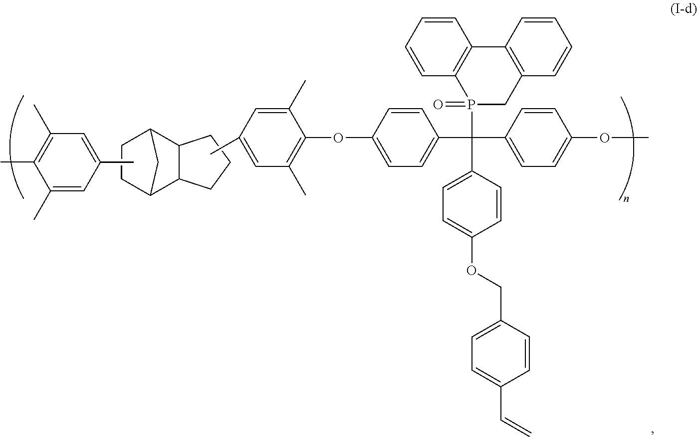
C12C3C(C(CC1)C2)CCC3.CC1=CC(C)=C(C)C(C)=C1.C1=C(C)C=C(C)C(OC2=CC=C(C(C3=CC=C(OCC4=CC=C(C=C)C=C4)C=C3)(P3(=O)CC4=C(C5=C3C=CC=C5)C=CC=C4)C3=CC=C(OC)C=C3)C=C2)=C1C
